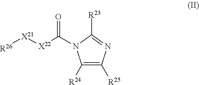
[R26][X21][X22]C(=O)N1C([R24])=C([R25])N=C1[R23]
